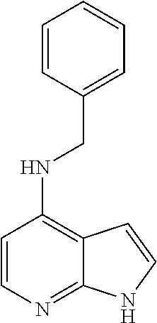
C1=CC(CNC2=C3C(=NC=C2)NC=C3)=CC=C1
